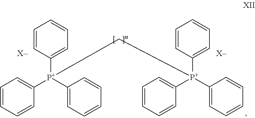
C1=CC([P+](C2=CC=CC=C2)(C2=CC=CC=C2)C[P+](C2=CC=CC=C2)(C2=CC=CC=C2)C2=CC=CC=C2)=CC=C1.[X-].[X-]
